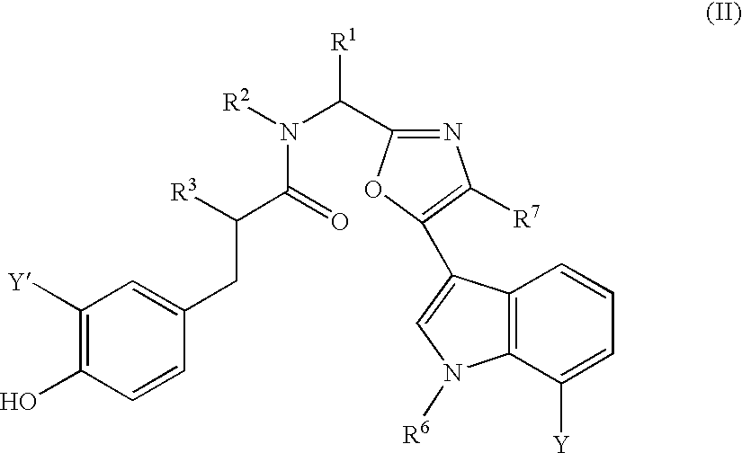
C1([Y])=C(O)C=CC(CC(C(N([R2])C(C2=NC([R7])=C(C3=CN([R6])C4=C3C=CC=C4[Y])O2)[R1])=O)[R3])=C1
